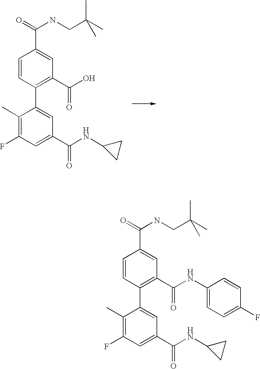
C1(C)=C(F)C=C(C(=O)NC2CC2)C=C1C1=C(C(O)=O)C=C(C(=O)NCC(C)(C)C)C=C1.C1(C)=C(F)C=C(C(=O)NC2CC2)C=C1C1=C(C(NC2=CC=C(F)C=C2)=O)C=C(C(=O)NCC(C)(C)C)C=C1
